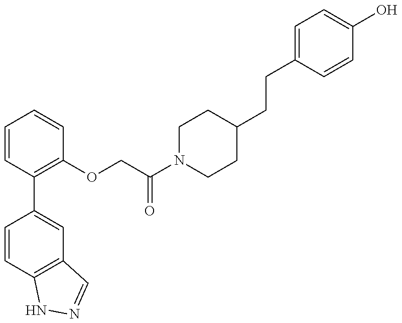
C1=CC2=C(C=C1C1=C(OCC(N3CCC(CCC4=CC=C(O)C=C4)CC3)=O)C=CC=C1)C=NN2
